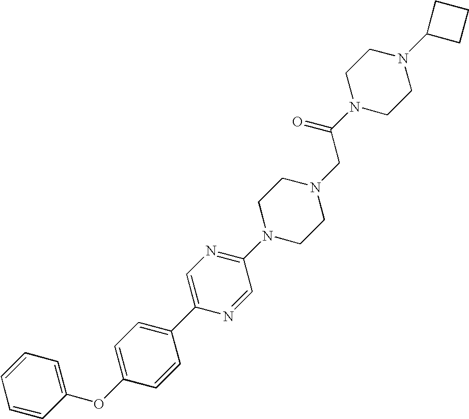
C1=CC(OC2=CC=C(C3=CN=C(N4CCN(CC(N5CCN(C6CCC6)CC5)=O)CC4)C=N3)C=C2)=CC=C1
